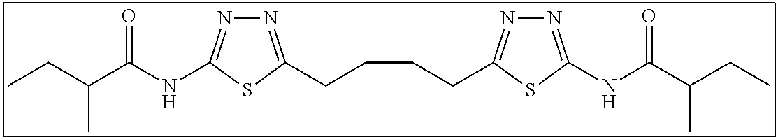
N1=C(CCCCC2=NN=C(NC(C(CC)C)=O)S2)SC(NC(C(CC)C)=O)=N1
